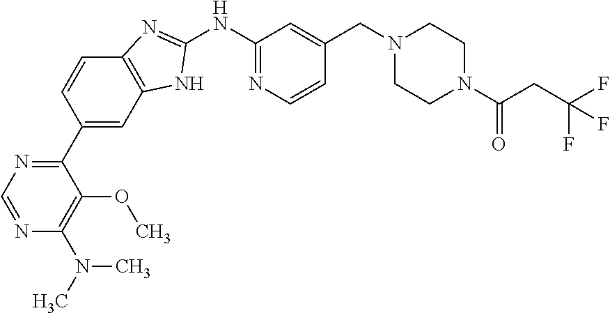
C1(C2=NC=NC(N(C)C)=C2OC)=CC2=C(C=C1)N=C(NC1=NC=CC(CN3CCN(C(=O)CC(F)(F)F)CC3)=C1)N2
